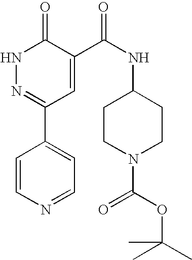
C1=CN=CC=C1C1=NNC(=O)C(C(NC2CCN(C(OC(C)(C)C)=O)CC2)=O)=C1
